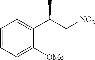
C1=CC=C([OMe])C(C(C[NO2])C)=C1
